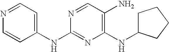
C1(NC2=CC=NC=C2)=NC(NC2CCCC2)=C(N)C=N1
